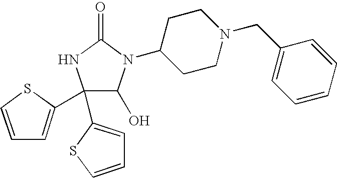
C1(C2=CC=CS2)(C2=CC=CS2)C(O)N(C2CCN(CC3=CC=CC=C3)CC2)C(=O)N1
